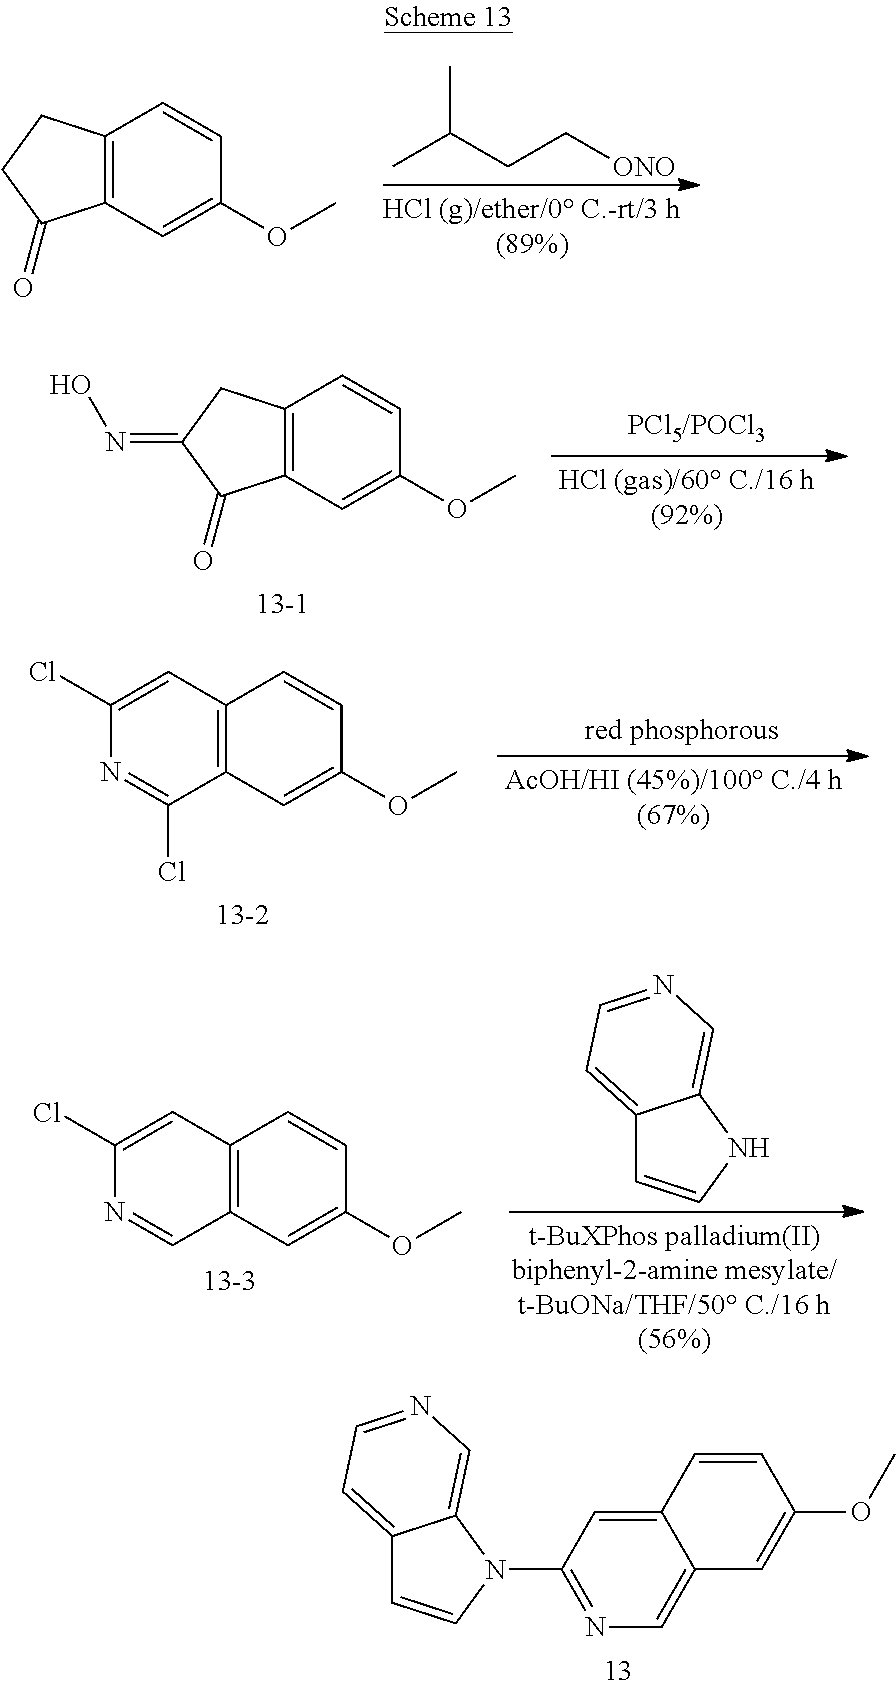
C12=C(C=C(OC)C=C1)C(=O)CC2.CC(CC[ONO])C.C12=C(C=C(Cl)N=C1)C=CC(OC)=C2.C12=CC=NC=C1NC=C2.C12=C(C=C(OC)C=C1)C(=O)C(=NO)C2.C12=C(C=C(Cl)N=C1Cl)C=CC(OC)=C2.C12=CC(N3C4=CN=CC=C4C=C3)=NC=C1C=C(OC)C=C2
